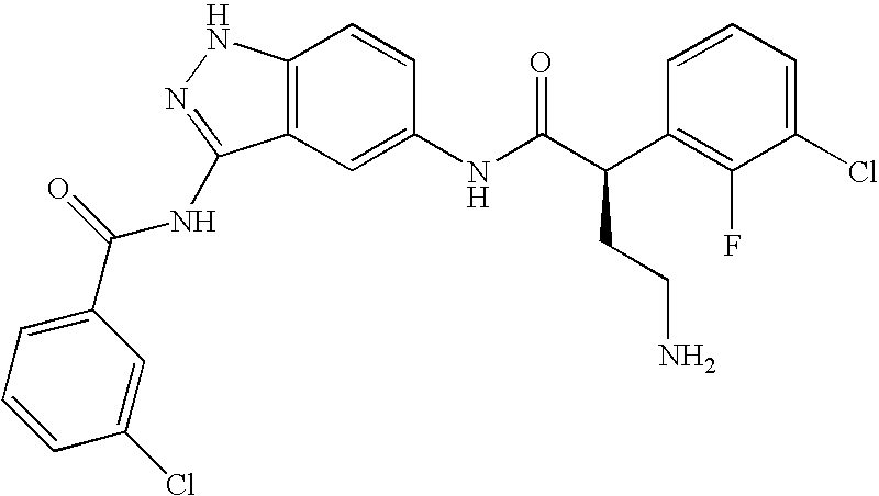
C12=C(C=C(NC(C(C3=C(F)C(Cl)=CC=C3)CCN)=O)C=C1)C(NC(C1=CC=CC(Cl)=C1)=O)=NN2
